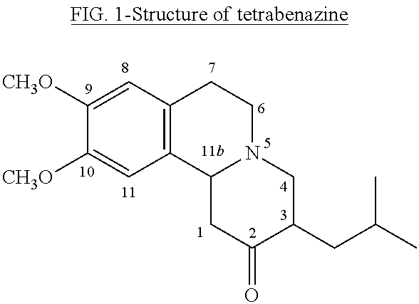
C1([CH3O])=CC2=C(C=C1[CH3O])CCN1C2CC(=O)C(CC(C)C)C1
